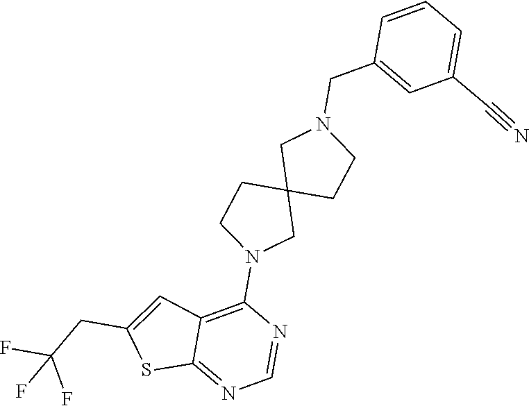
N1=CN=C2C(=C1N1CC3(CC1)CCN(CC1=CC(C#N)=CC=C1)C3)C=C(CC(F)(F)F)S2
